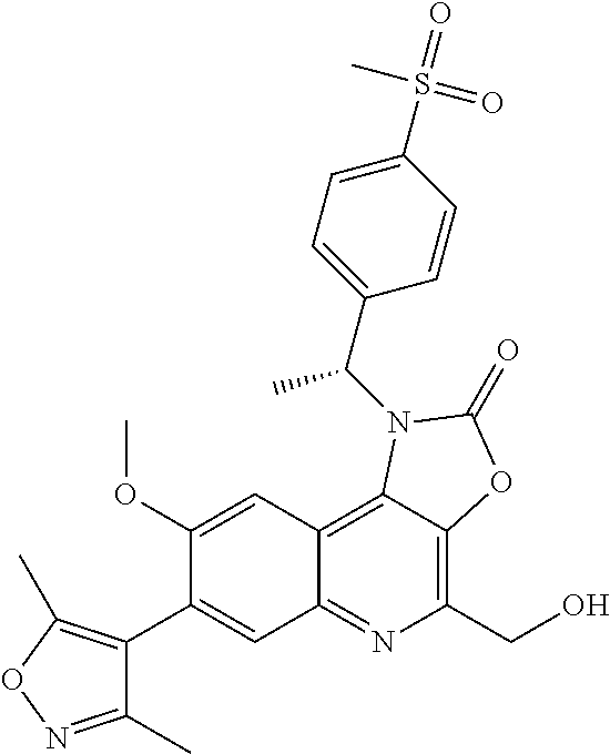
C1(C2=CC3=NC(CO)=C4C(=C3C=C2OC)N(C(C2=CC=C(S(=O)(C)=O)C=C2)C)C(=O)O4)=C(C)ON=C1C
